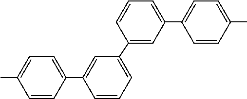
C1=CC(C2=CC(C3=CC(C4=CC=C(C)C=C4)=CC=C3)=CC=C2)=CC=C1C
